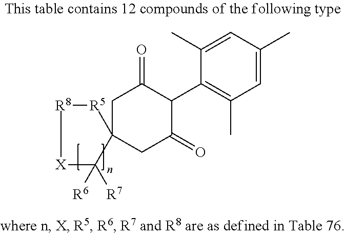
C1(C)=CC(C)=CC(C)=C1C1C(=O)CC2(CC1=O)C([R6])([R7])[X][R8][R5]2
